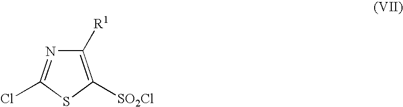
C1([R1])=C([SO2Cl])SC(Cl)=N1
